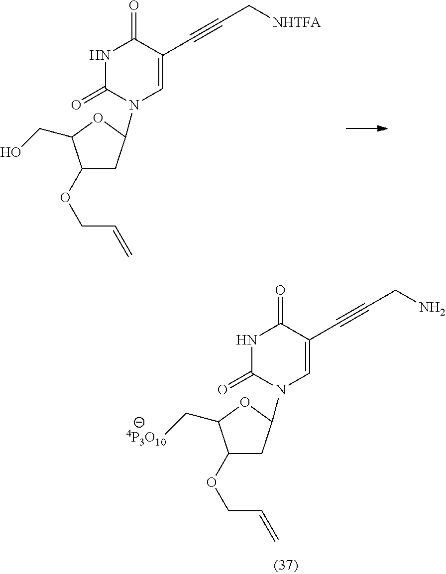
N1C(=O)N(C2CC(OCC=C)C(CO)O2)C=C(C#CC[NHTFA])C1=O.N1C(=O)N(C2CC(OCC=C)C(C[4P3O10])O2)C=C(C#CCN)C1=O
